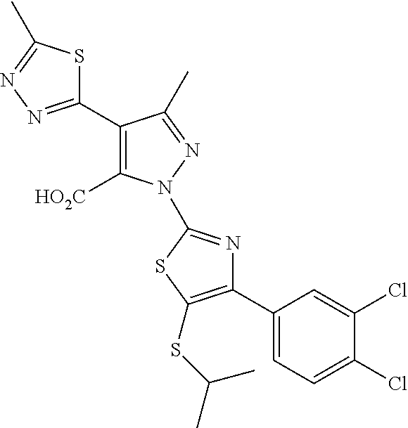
C1(C2=C([HO2C])N(C3=NC(C4=CC=C(Cl)C(Cl)=C4)=C(SC(C)C)S3)N=C2C)=NN=C(C)S1
